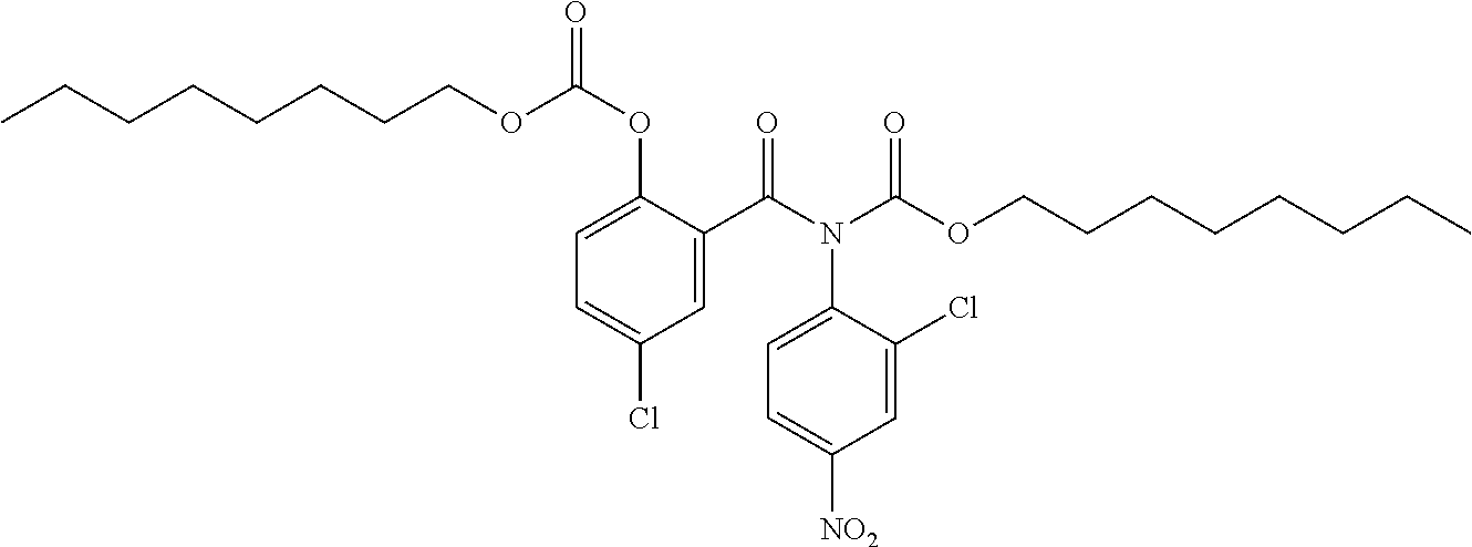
C1=C(C(N(C(OCCCCCCCC)=O)C2=CC=C([NO2])C=C2Cl)=O)C(OC(=O)OCCCCCCCC)=CC=C1Cl
